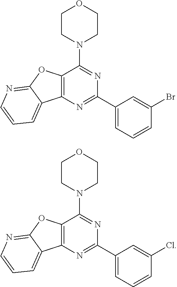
C1CN(C2=NC(C3=CC=CC(Br)=C3)=NC3=C2OC2=NC=CC=C32)CCO1.C1CN(C2=NC(C3=CC=CC(Cl)=C3)=NC3=C2OC2=NC=CC=C32)CCO1
